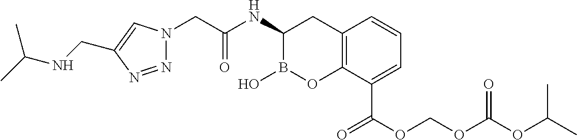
N1=NC(CNC(C)C)=CN1CC(NC1B(O)OC2=C(C1)C=CC=C2C(OCOC(OC(C)C)=O)=O)=O
